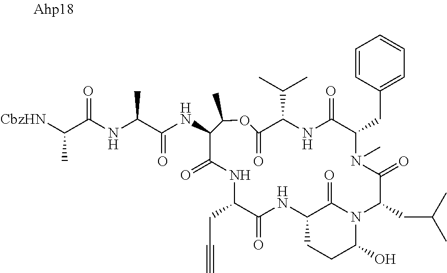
[CbzHN]C(C(NC(C(NC1C(=O)NC(CC#C)C(=O)NC2CCC(O)N(C2=O)C(CC(C)C)C(=O)N(C)C(CC2=CC=CC=C2)C(=O)NC(C(C)C)C(=O)OC1C)=O)C)=O)C
